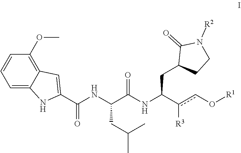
C1=C2C(=C(OC)C=C1)C=C(C(NC(C(NC(c(cO[R1])[R3])CC1CCN([R2])C1=O)=O)CC(C)C)=O)N2
